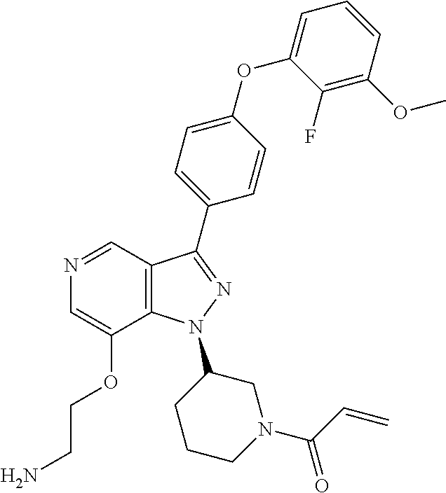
N1=CC2=C(C(OCCN)=C1)N(C1CCCN(C(=O)C=C)C1)N=C2C1=CC=C(OC2=CC=CC(OC)=C2F)C=C1
